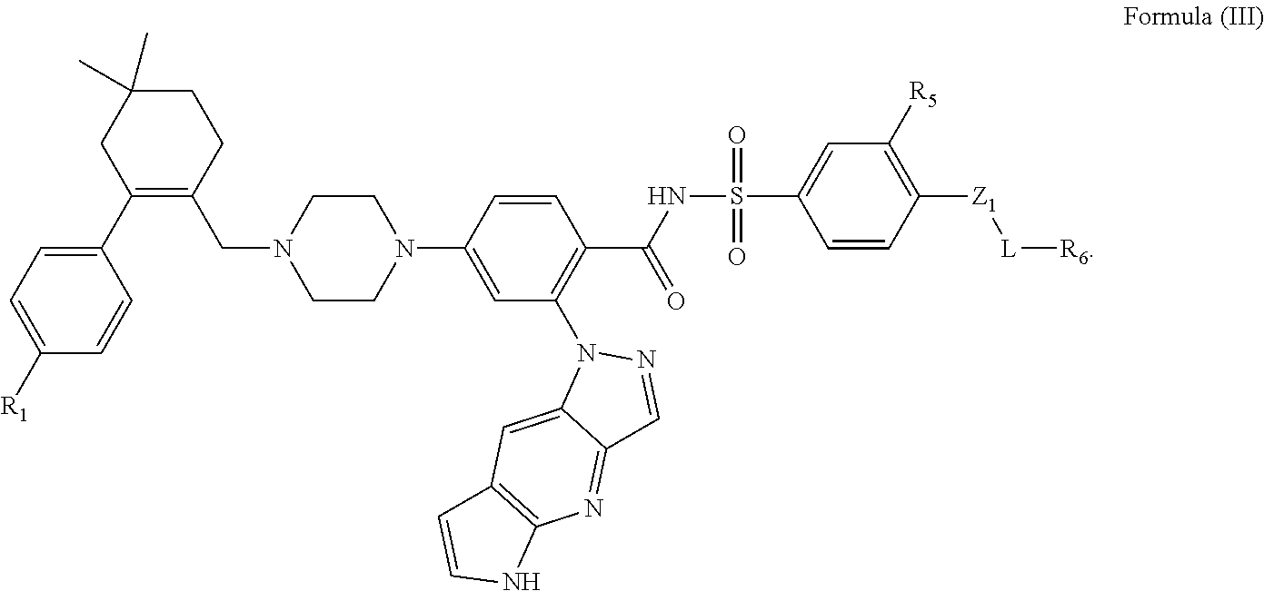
C1=C([R1])C=CC(C2=C(CN3CCN(C4=CC(N5C6=CC7=C(N=C6C=N5)NC=C7)=C(C(NS(C5=CC([R5])=C([Z1][L][R6])C=C5)(=O)=O)=O)C=C4)CC3)CCC(C)(C)C2)=C1
